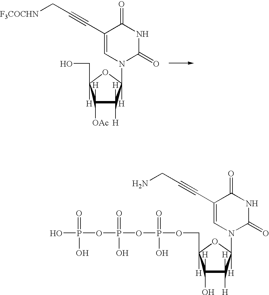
C1([OAc])([H])C([H])([H])C(N2C(=O)NC(=O)C(C#CC[F3COCHN])=C2)([H])OC1(CO)[H].C1(O)([H])C([H])([H])C(N2C(=O)NC(=O)C(C#CCN)=C2)([H])OC1(COP(OP(OP(O)(=O)O)(=O)O)(=O)O)[H]
